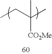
CCC(C)(C)[CO2Me]
